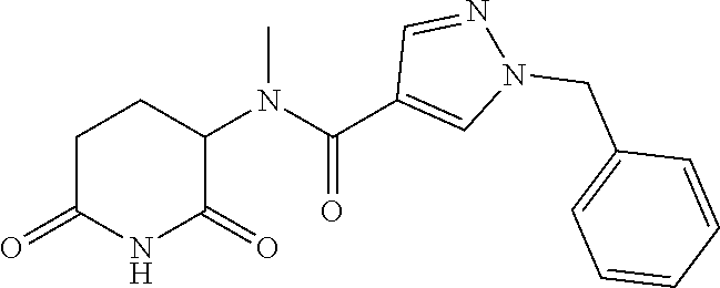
C1C(=O)NC(=O)C(N(C(C2=CN(CC3=CC=CC=C3)N=C2)=O)C)C1
